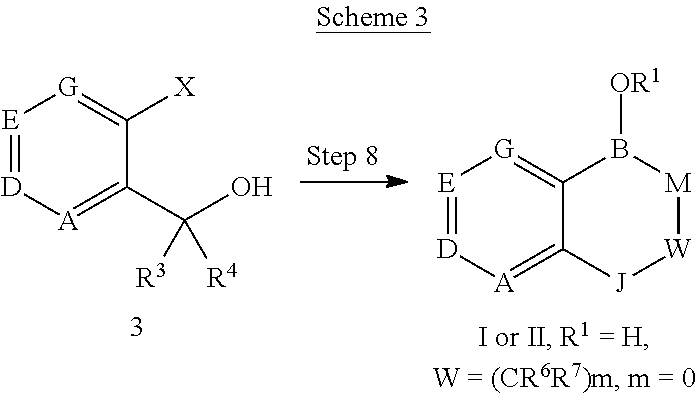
[E]1=[D][A]=C(C(O)([R4])[R3])C([X])=[G]1.[E]1=[D][A]=C2C(=[G]1)B([OR1])[M][W][J]2
